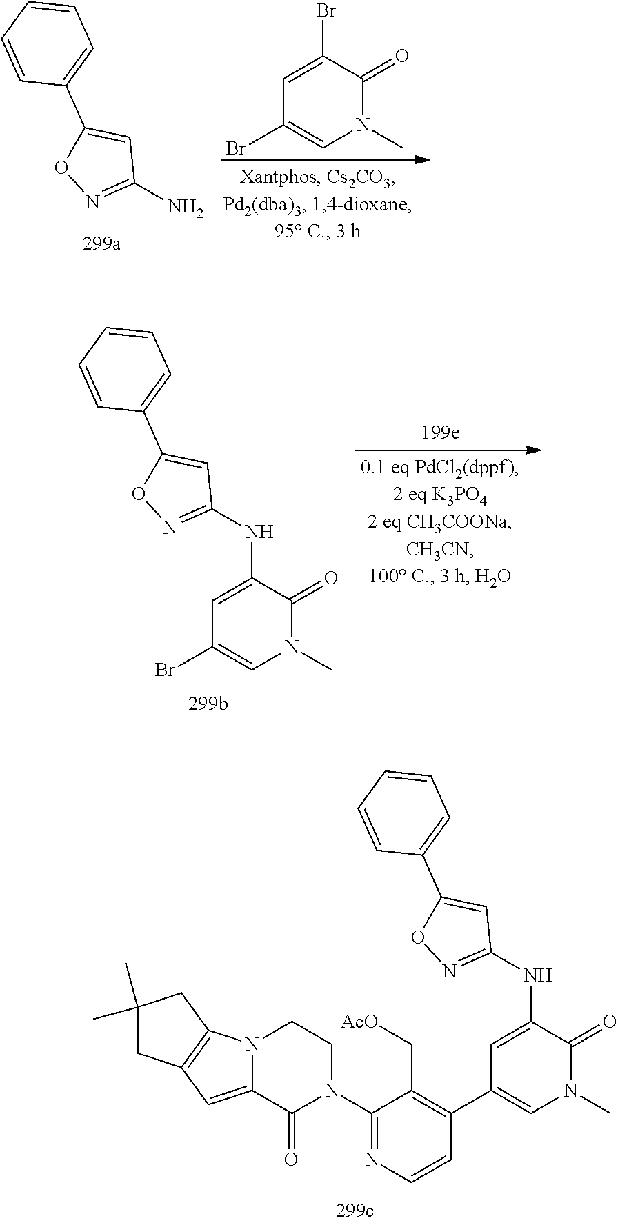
C1(NC2=CC(C3=C(C[AcO])C(N4CCN5C(=CC6=C5CC(C)(C)C6)C4=O)=NC=C3)=CN(C)C2=O)=NOC(C2=CC=CC=C2)=C1.C1=C(Br)C(=O)N(C)C=C1Br.C1(N)=NOC(C2=CC=CC=C2)=C1.C1(NC2=CC(Br)=CN(C)C2=O)=NOC(C2=CC=CC=C2)=C1
